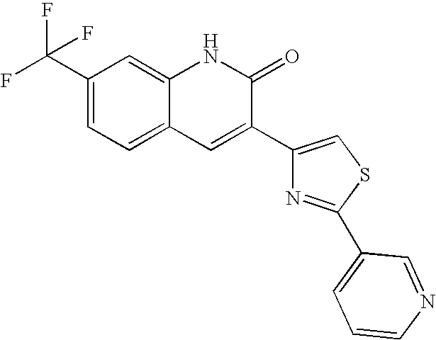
C1(C(F)(F)F)=CC=C2C(=C1)NC(=O)C(C1=CSC(C3=CC=CN=C3)=N1)=C2
